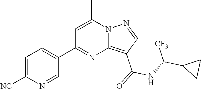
C1=C([NC])N=CC(C2=NC3=C(C(NC([CF3])C4CC4)=O)C=NN3C(C)=C2)=C1
